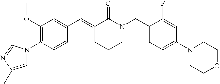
C1=CC(N2C=C(C)N=C2)=C(OC)C=C1C=C1CCCN(CC2=CC=C(N3CCOCC3)C=C2F)C1=O
